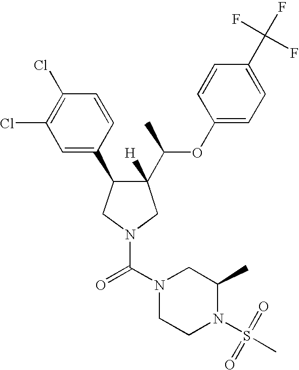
C1(C(C)OC2=CC=C(C(F)(F)F)C=C2)([H])C(C2=CC(Cl)=C(Cl)C=C2)CN(C(N2CCN(S(=O)(=O)C)C(C)C2)=O)C1
